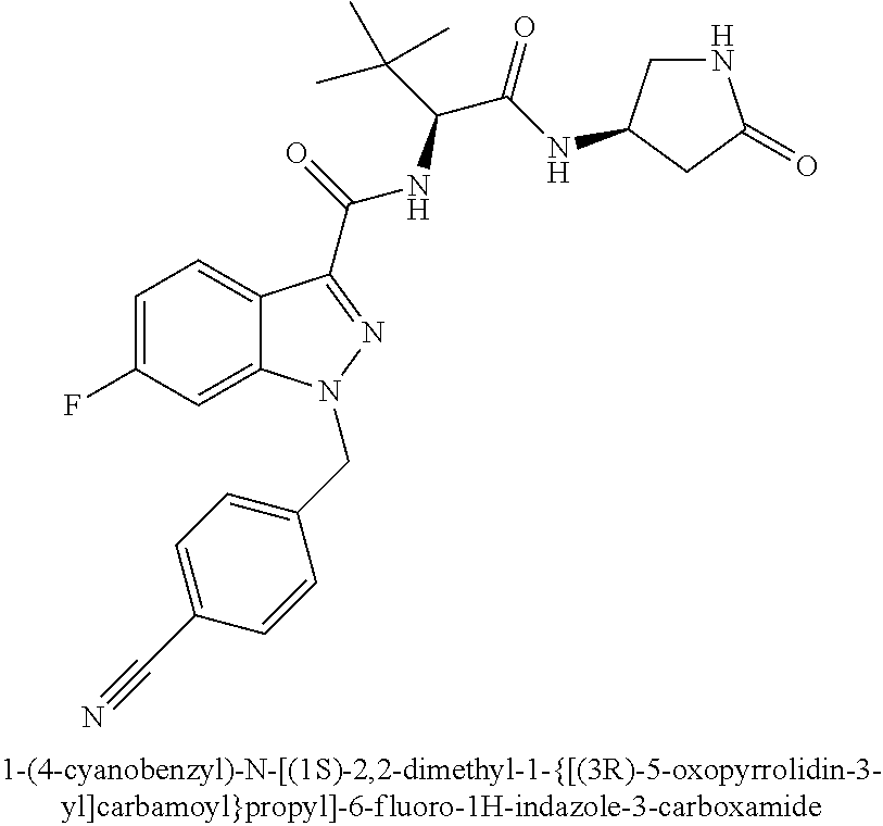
C1=C(F)C=C2C(=C1)C(C(=O)NC(C(C)(C)C)C(=O)NC1CNC(=O)C1)=NN2CC1=CC=C(C#N)C=C1
